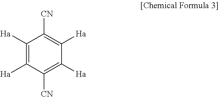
C1([Ha])=C([Ha])C([CN])=C([Ha])C([Ha])=C1[CN]
